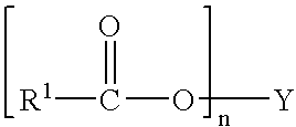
[R1]C(O[Y])=O
